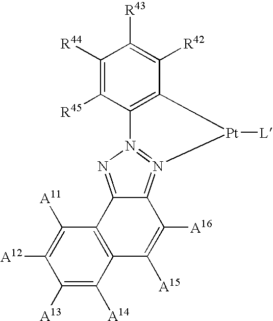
C1([R44])=C([R45])C2=C(C([R42])=C1[R43])[Pt]([L])N1=N2N=C2C=1C([A16])=C([A15])C1=C2C([A11])=C([A12])C([A13])=C1[A14]
